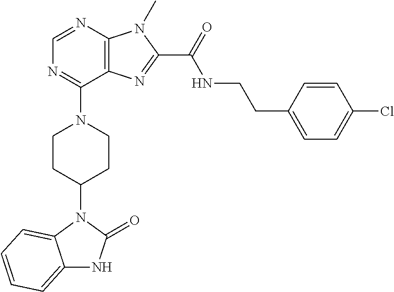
C1=NC2=C(C(N3CCC(N4C5=CC=CC=C5NC4=O)CC3)=N1)N=C(C(NCCC1=CC=C(Cl)C=C1)=O)N2C
